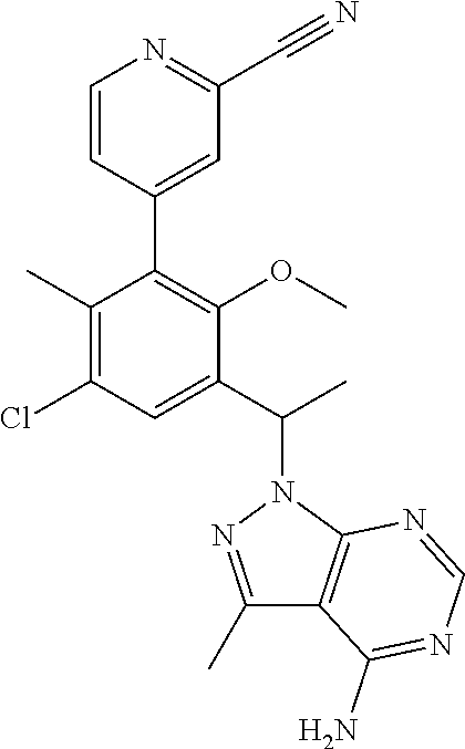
C1=CC(C2=C(OC)C(C(C)N3N=C(C)C4=C3N=CN=C4N)=CC(Cl)=C2C)=CC(C#N)=N1
